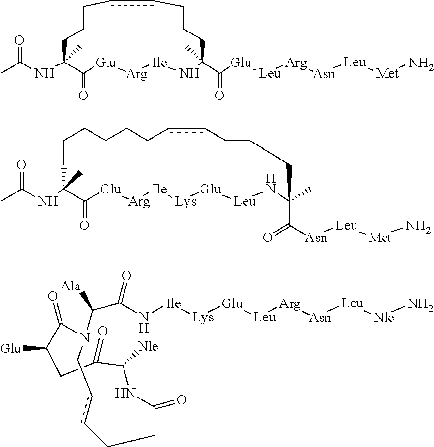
N(C1(C)C(=O)[Glu][Arg][Ile]NC(C([Glu][Leu][Arg][Asn][Leu][Met]N)=O)(C)CCCccCCC1)C(C)=O.C1CCCCccCCCC(C)(C(=O)[Asn][Leu][Met]N)N[Leu][Glu][Lys][Ile][Arg][Glu]C(=O)C(NC(C)=O)(C)C1.N([Ile][Lys][Glu][Leu][Arg][Asn][Leu][Nle]N)C(C([Ala])N1CccCCC(=O)NC([Nle])C(=O)CC([Glu])C1=O)=O
